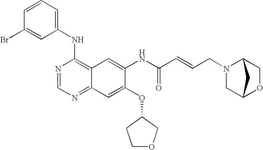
C1=C(Br)C=CC=C1NC1=C2C(=NC=N1)C=C(OC1CCOC1)C(NC(C=CCN1CC3OCC1C3)=O)=C2
